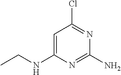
C1=C(NCC)N=C(N)N=C1Cl
